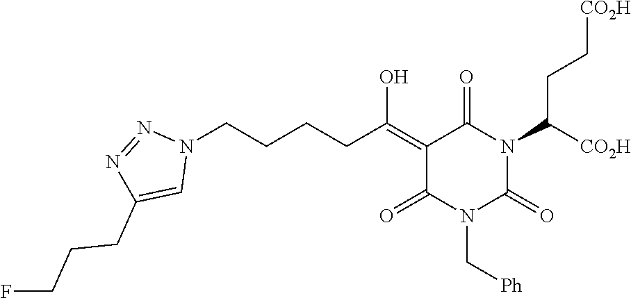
N1(CCCCC(=C2C(=O)N(C([CO2H])CC[CO2H])C(=O)N(C[Ph])C2=O)O)N=NC(CCCF)=C1
